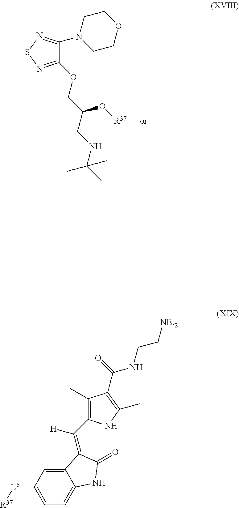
C1(OCC(CNC(C)(C)C)O[R37])=NSN=C1N1CCOCC1.C1([L6][R37])=CC=C2C(=C1)C(=C(C1=C(C)C(C(=O)NCC[NEt2])=C(C)N1)[H])C(=O)N2
